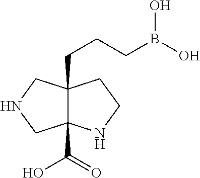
C12(C(=O)O)C(CCCB(O)O)(CNC1)CCN2
